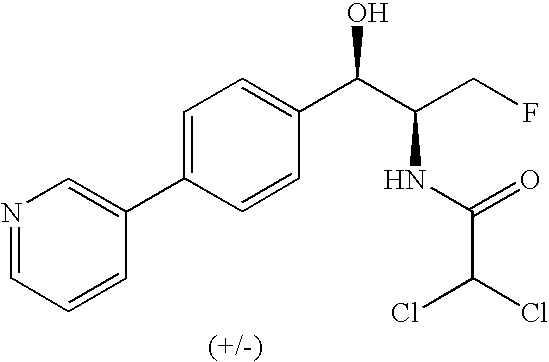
C1=CC=NC=C1C1=CC=C(C(C(CF)NC(C(Cl)Cl)=O)O)C=C1
